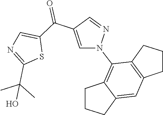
C12=C(N3N=CC(C(C4=CN=C(C(C)(O)C)S4)=O)=C3)C3=C(CCC3)C=C1CCC2
